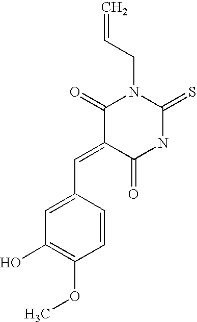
C1(=O)C(=CC2=CC(O)=C(OC)C=C2)C(=O)NC(=S)N1CC=C
